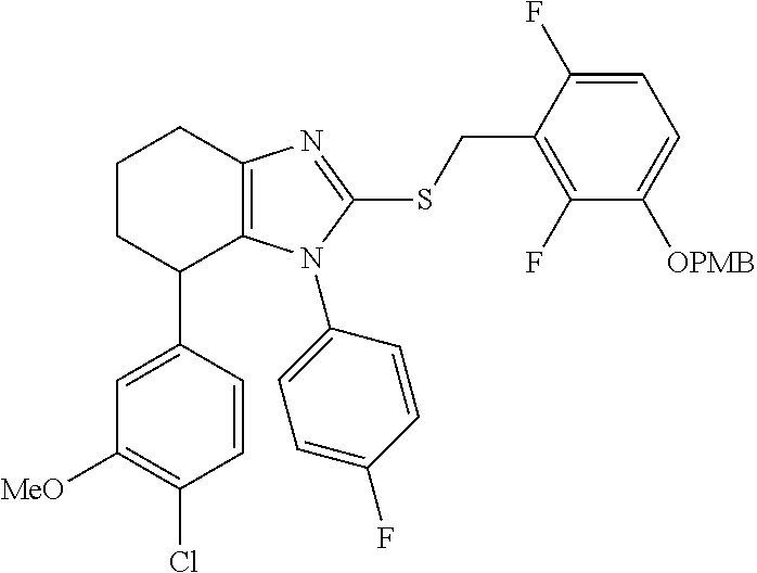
C1=CC(C2C3=C(CCC2)N=C(SCC2=C(F)C([OPMB])=CC=C2F)N3C2=CC=C(F)C=C2)=CC([MeO])=C1Cl
